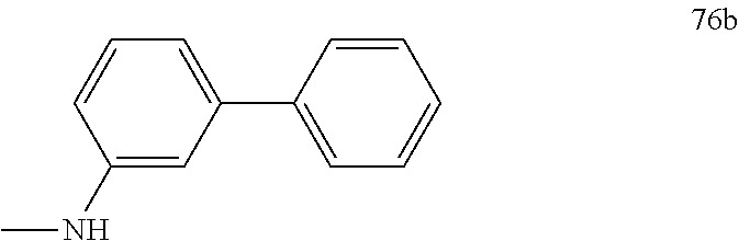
C1=CC(NC)=CC(C2=CC=CC=C2)=C1
